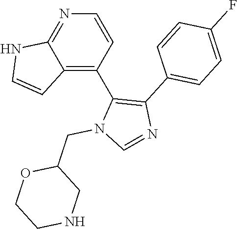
N1=C2C(=C(C3=C(C4=CC=C(F)C=C4)N=CN3CC3OCCNC3)C=C1)C=CN2
